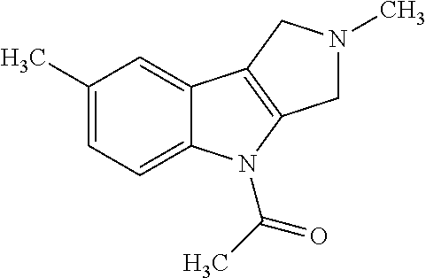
C1(C)=CC=C2C(=C1)C1=C(N2C(C)=O)CN(C)C1
